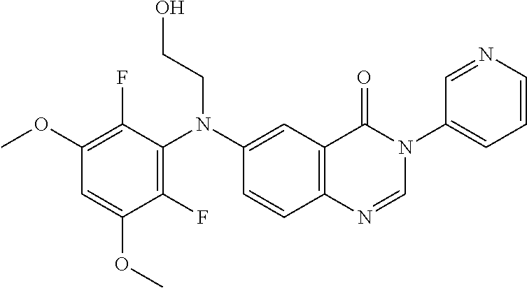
C1(OC)=C(F)C(N(C2=CC3=C(C=C2)N=CN(C2=CC=CN=C2)C3=O)CCO)=C(F)C(OC)=C1
